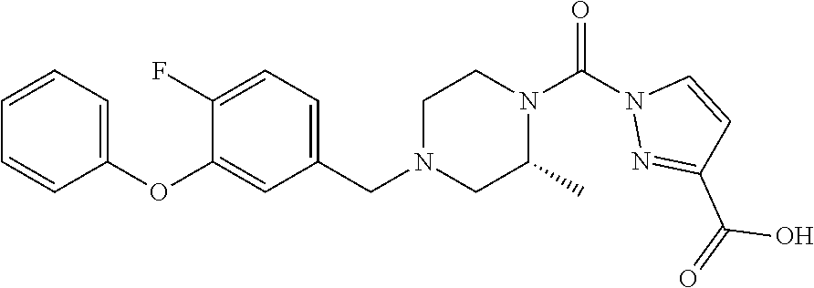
C1=CC=C(OC2=CC(CN3CC(C)N(C(N4N=C(C(O)=O)C=C4)=O)CC3)=CC=C2F)C=C1
